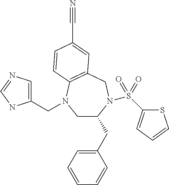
C1(CN2CC(CC3=CC=CC=C3)N(S(C3=CC=CS3)(=O)=O)CC3=C2C=CC(C#N)=C3)=CN=CN1
